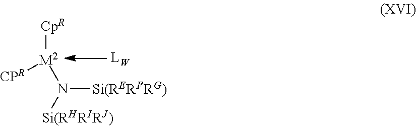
[CpR][M2](N([Si(RHRIRJ)])[Si(RERFRG)])[CPR]
